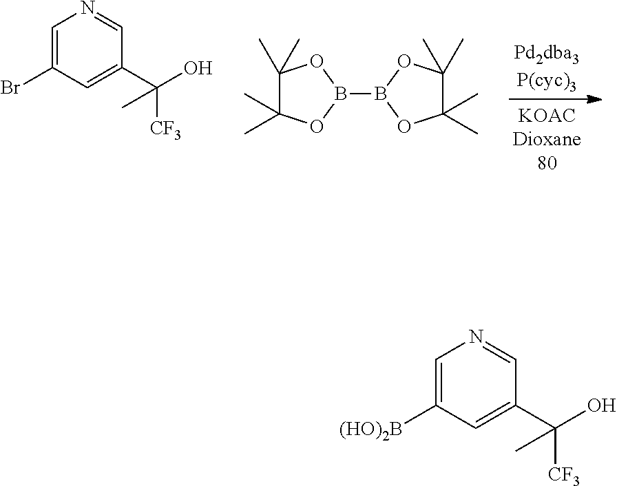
B1(B2OC(C)(C)C(C)(C)O2)OC(C)(C)C(C)(C)O1.C1=C(Br)C=C(C(O)([CF3])C)C=N1.C1=C([(HO)2B])C=C(C(O)([CF3])C)C=N1
